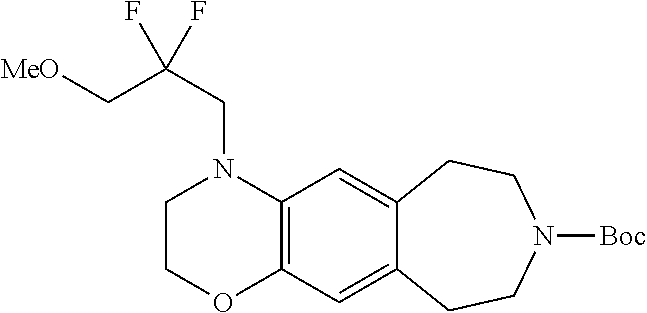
C12=C(C=C3C(=C1)CCN([Boc])CC3)N(CC(C[MeO])(F)F)CCO2
